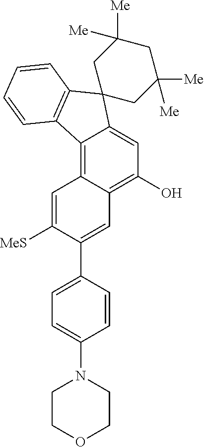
C12=C3C(=C(O)C=C1C1(C4=C2C=CC=C4)CC([Me])([Me])CC([Me])([Me])C1)C=C(C1=CC=C(N2CCOCC2)C=C1)C([MeS])=C3
